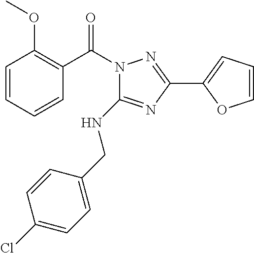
C1(C2=CC=CO2)=NN(C(C2=C(OC)C=CC=C2)=O)C(NCC2=CC=C(Cl)C=C2)=N1
